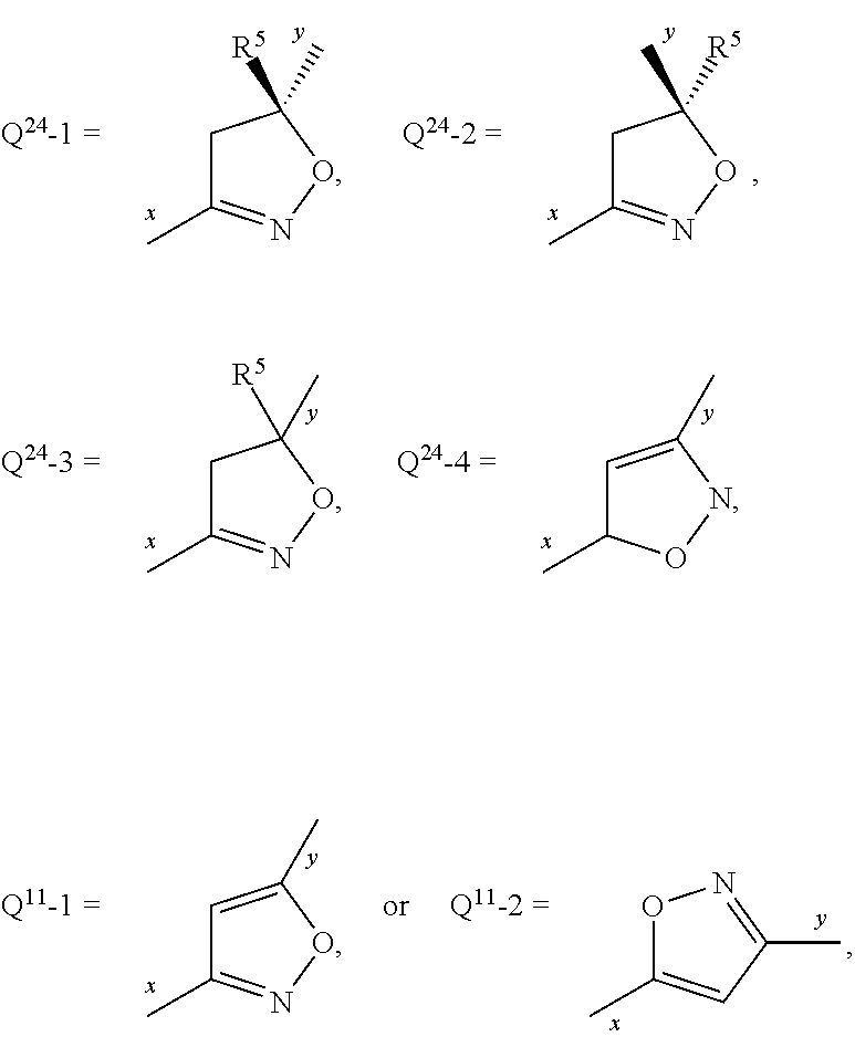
C1C(C)=NOC1([R5])C.C1C(C)=NOC1(C)[R5].C1C(C)=NOC1([R5])C.C1=C(C)NOC1C.C1=C(C)ON=C1C.O1C(C)=CC(C)=N1
